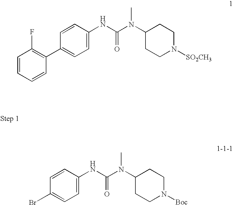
C1=CC=CC(C2=CC=C(NC(=O)N(C3CCN([SO2CH3])CC3)C)C=C2)=C1F.C1(Br)=CC=C(NC(=O)N(C2CCN([Boc])CC2)C)C=C1
